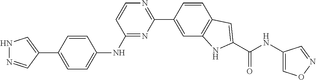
C1=C(C2=CNN=C2)C=CC(NC2=NC(C3=CC4=C(C=C3)C=C(C(NC3=CON=C3)=O)N4)=NC=C2)=C1
